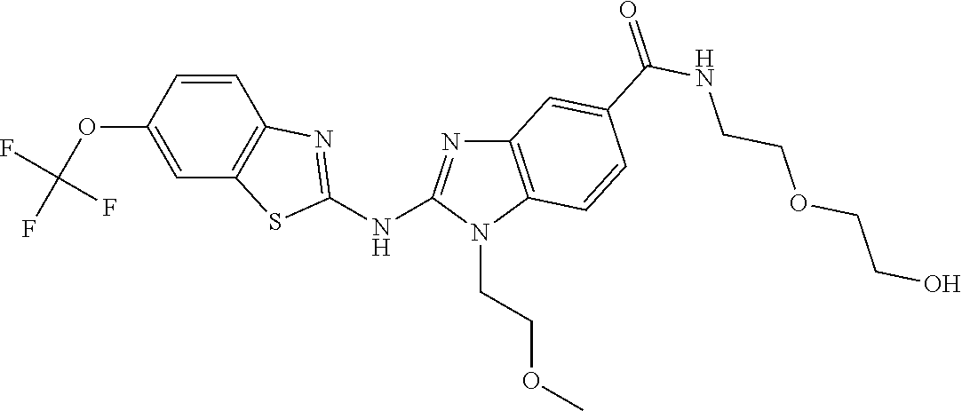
C1(OC(F)(F)F)=CC2=C(C=C1)N=C(NC1=NC3=C(N1CCOC)C=CC(C(NCCOCCO)=O)=C3)S2
